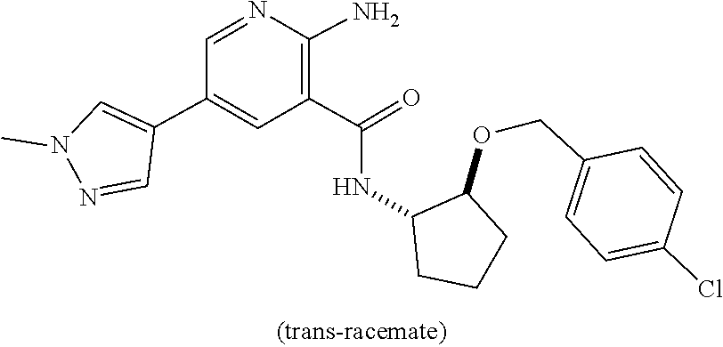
C1=NC(N)=C(C(=O)NC2C(OCC3=CC=C(Cl)C=C3)CCC2)C=C1C1=CN(C)N=C1
